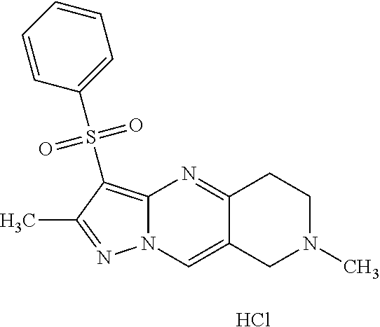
C12=C(S(C3=CC=CC=C3)(=O)=O)C(C)=NN1C=C1C(=N2)CCN(C)C1.Cl
